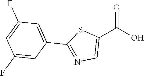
C1(C(O)=O)=CN=C(C2=CC(F)=CC(F)=C2)S1
